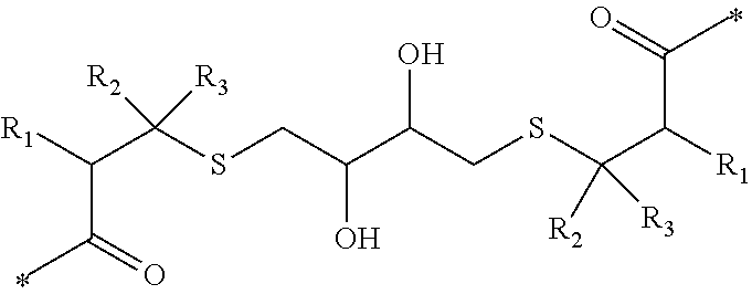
C(C(=O)C)(C(SCC(C(CSC(C(C(=O)C)[R1])([R3])[R2])O)O)([R3])[R2])[R1]
